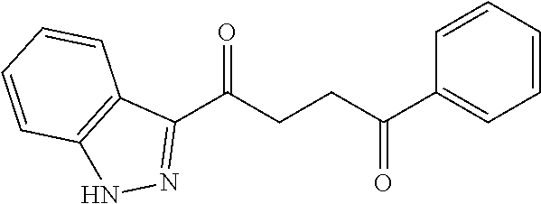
C1(C(CCC(C2=CC=CC=C2)=O)=O)=NNC2=C1C=CC=C2
